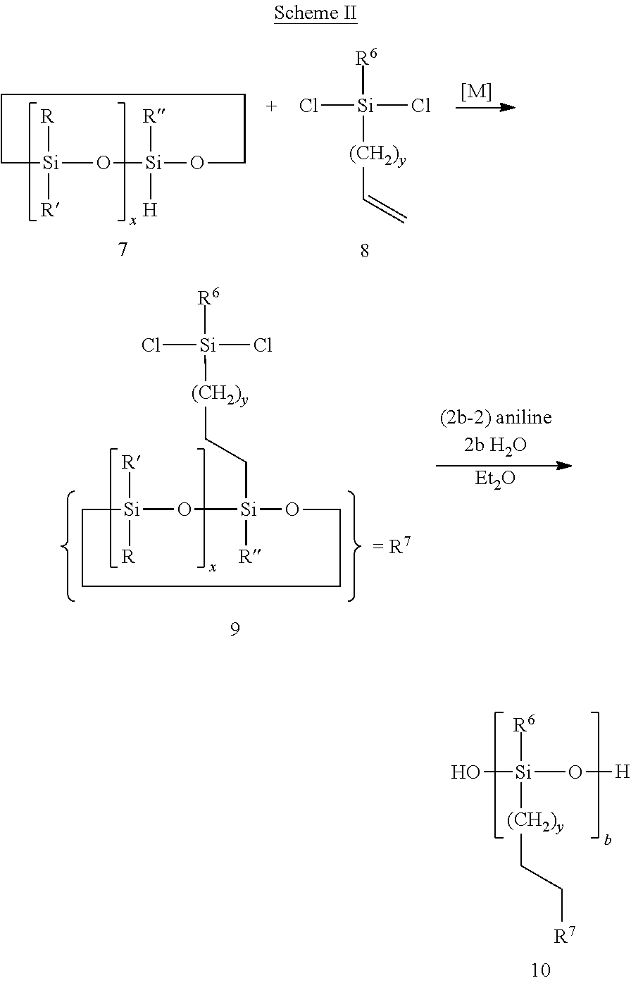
O[Si](O[H])([R6])[(CH2)y]CC[R7].Cl[Si](Cl)([R6])[(CH2)y]C=C.[[M]].C1[Si]([R])([R])O[Si]([R])([H])OCCC1.[Et2O].Cl[Si](Cl)([R6])[(CH2)y]CC[Si]1([R])O[Si]([R])([R])CCCCO1.[= R7]
